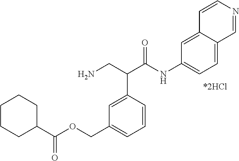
NCC(C(NC1=CC=C2C(=C1)C=CN=C2)=O)C1=CC(COC(C2CCCCC2)=O)=CC=C1
